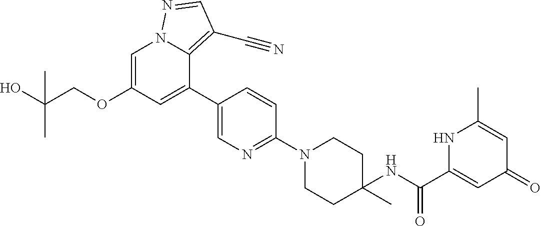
C1=C(OCC(O)(C)C)C=C(C2=CN=C(N3CCC(NC(C4=CC(=O)C=C(C)N4)=O)(C)CC3)C=C2)C2=C(C#N)C=NN12
